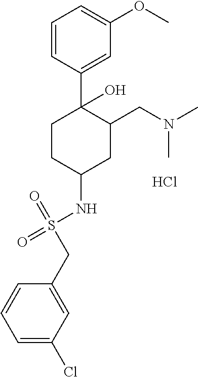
Cl.S(NC1CCC(C2=CC(OC)=CC=C2)(O)C(CN(C)C)C1)(=O)(CC1=CC(Cl)=CC=C1)=O
